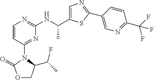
C1=C(C(NC2=NC=CC(N3C(C(C)F)COC3=O)=N2)C)SC(C2=CN=C(C(F)(F)F)C=C2)=N1
